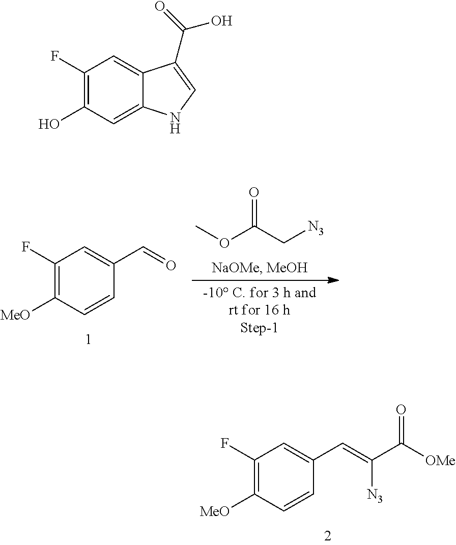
O=C(C[N3])OC.C1(F)=C([MeO])C=CC(C=O)=C1.C1(F)=C([MeO])C=CC(C=C(C([OMe])=O)[N3])=C1.C1(F)=C(O)C=C2C(=C1)C(C(=O)O)=CN2
